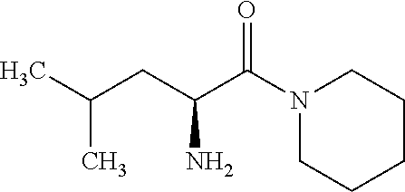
CC(CC(C(N1CCCCC1)=O)N)C
